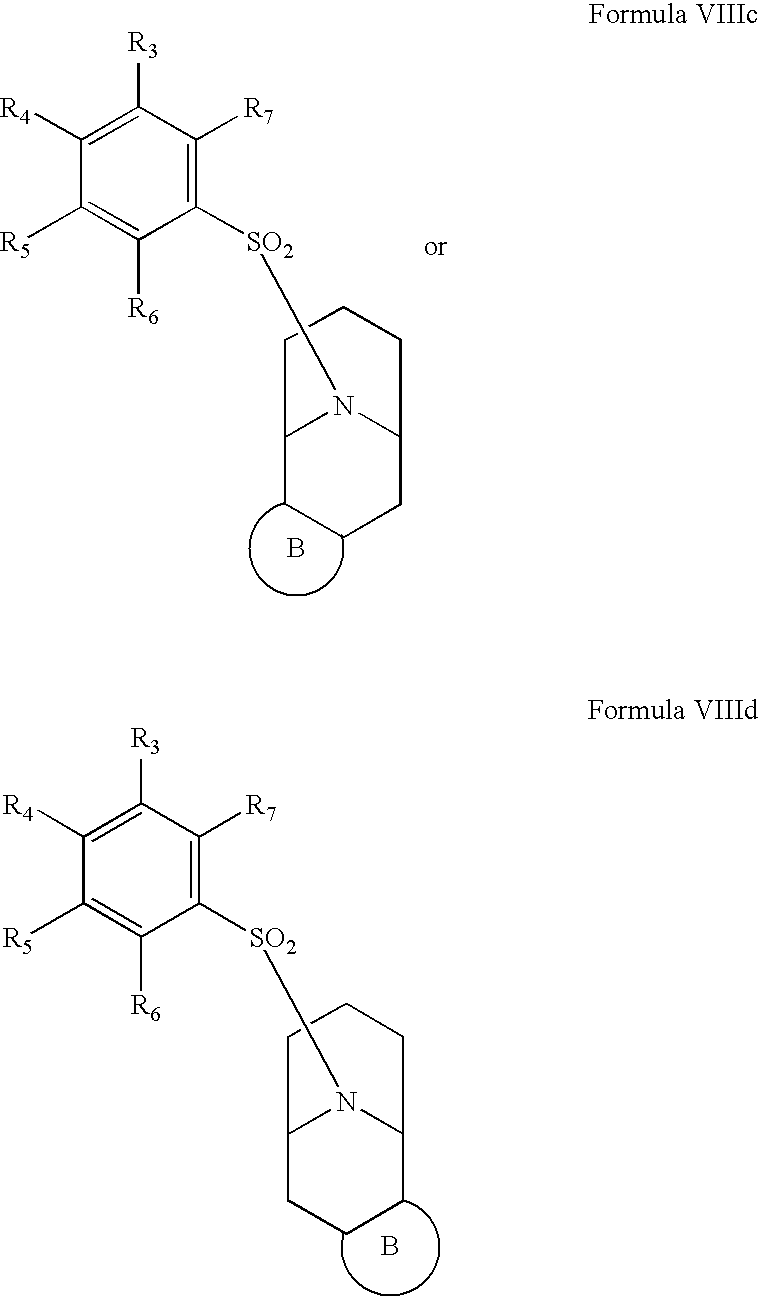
C1([R4])=C([R3])C([R7])=C([SO2]N2C3CCCC2CCC3)C([R6])=C1[R5].B.C1([R4])=C([R3])C([R7])=C([SO2]N2C3CCCC2CCC3)C([R6])=C1[R5].B
